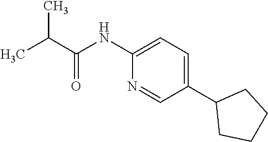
CC(C)C(=O)NC1=CC=C(C2CCCC2)C=N1
